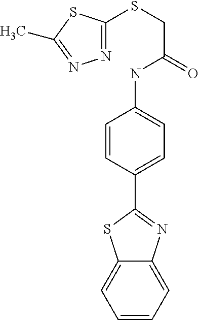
C1(SCC(NC2=CC=C(C3=NC4=CC=CC=C4S3)C=C2)=O)=NN=C(C)S1
